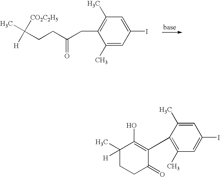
C1=C(I)C=C(C)C(CC(CCC([H])(C)[CO2C2H5])=O)=C1C.C1(C)([H])CCC(=O)C(C2=C(C)C=C(I)C=C2C)=C1O
